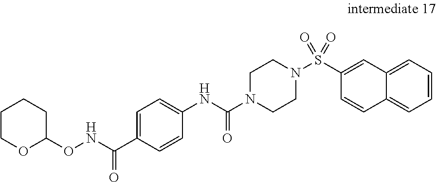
C1=C(C(NOC2CCCCO2)=O)C=CC(NC(N2CCN(S(=O)(=O)C3=CC4=CC=CC=C4C=C3)CC2)=O)=C1
